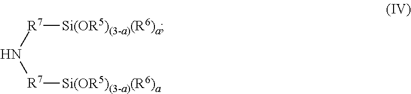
N([R7][Si(OR5)(3-a)(R6)a])[R7][Si(OR5)(3-a)(R6)a]
